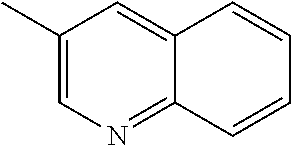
C1(C)=CN=C2C(=C1)C=CC=C2
